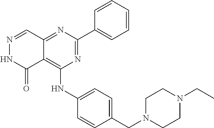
C12=NC(C3=CC=CC=C3)=NC(NC3=CC=C(CN4CCN(CC)CC4)C=C3)=C1C(=O)NN=C2
